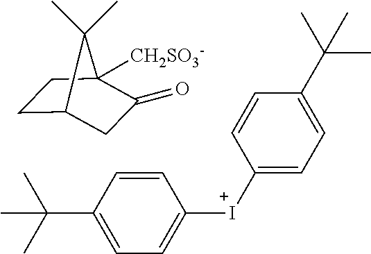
C1C2CC(=O)C([CH2SO3-])(C1)C2(C)C.C1([I+]C2=CC=C(C(C)(C)C)C=C2)=CC=C(C(C)(C)C)C=C1
